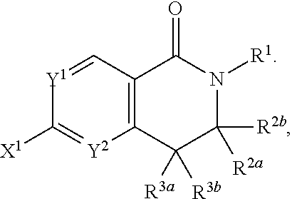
C12=C(C=[Y1]C([X1])=[Y2]1)C(=O)N([R1])C([R2b])([R2a])C2([R3a])[R3b]
